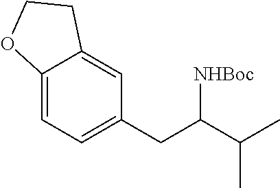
C12=CC=C(CC(C(C)C)[NHBoc])C=C1CCO2
